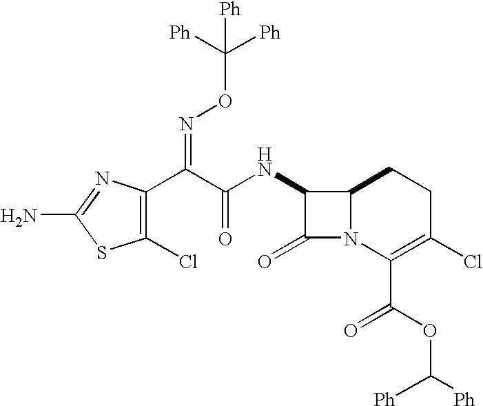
C1(Cl)=C(C(C(=O)NC2C(=O)N3C2CCC(Cl)=C3C(OC([Ph])[Ph])=O)=NOC([Ph])([Ph])[Ph])N=C(N)S1
